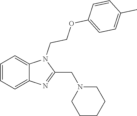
C1=CC=C2C(=C1)N=C(CN1CCCCC1)N2CCOC1=CC=C(C)C=C1
